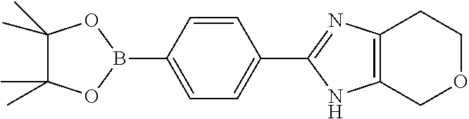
C1=C(B2OC(C)(C)C(C)(C)O2)C=CC(C2=NC3=C(N2)COCC3)=C1
